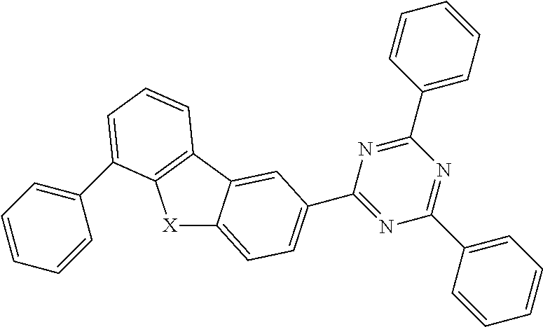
[X]1C2=CC=C(C3=NC(C4=CC=CC=C4)=NC(C4=CC=CC=C4)=N3)C=C2C2=C1C(C1=CC=CC=C1)=CC=C2
